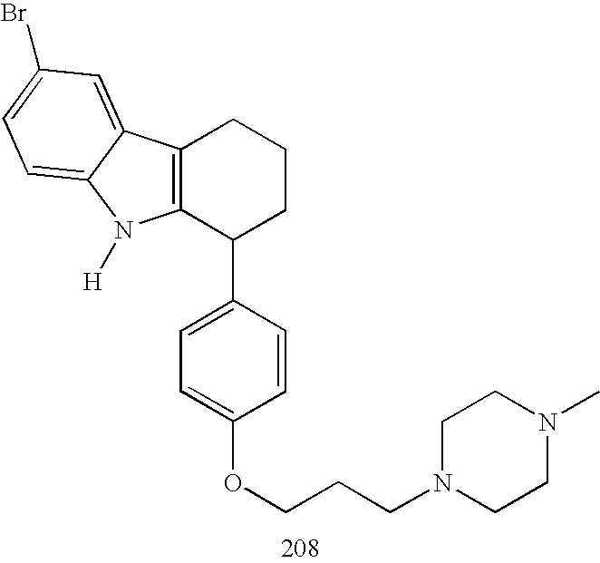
C12=C(C(C3=CC=C(OCCCN4CCN(C)CC4)C=C3)CCC1)N([H])C1=CC=C(Br)C=C21
